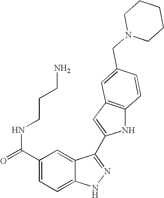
C1(C(NCCCN)=O)=CC=C2C(=C1)C(C1=CC3=C(N1)C=CC(CN1CCCCC1)=C3)=NN2
